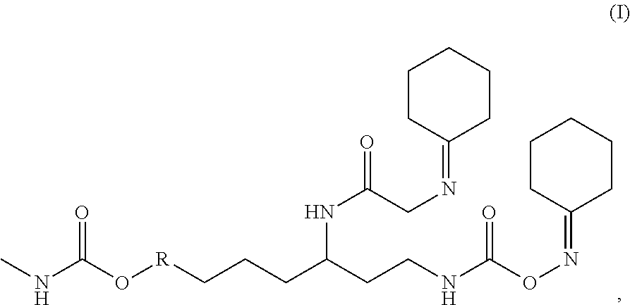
CNC(O[R]CCCC(CCNC(ON=C1CCCCC1)=O)NC(=O)CN=C1CCCCC1)=O
